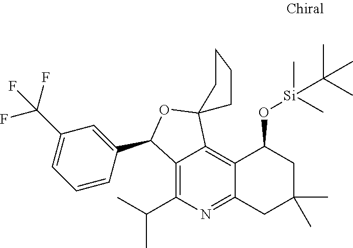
C12=C(C(C)C)N=C3C(=C1C1(OC2C2=CC(C(F)(F)F)=CC=C2)CCCC1)C(O[Si](C)(C(C)(C)C)C)CC(C)(C)C3
